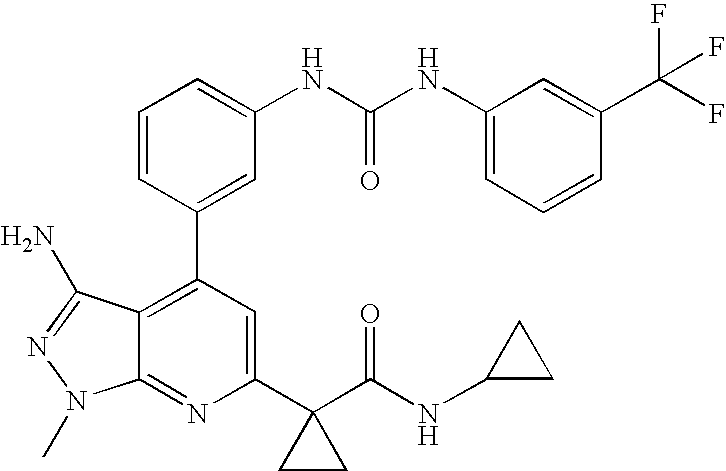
C1=CC(C2=C3C(=NC(C4(C(NC5CC5)=O)CC4)=C2)N(C)N=C3N)=CC(NC(NC2=CC=CC(C(F)(F)F)=C2)=O)=C1
